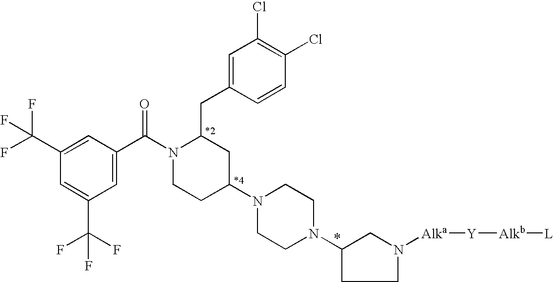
C1=C(C(=O)N2CCC(N3CCN(C4CN([Alka][Y][Alkb][L])CC4)CC3)CC2CC2=CC(Cl)=C(Cl)C=C2)C=C(C(F)(F)F)C=C1C(F)(F)F
